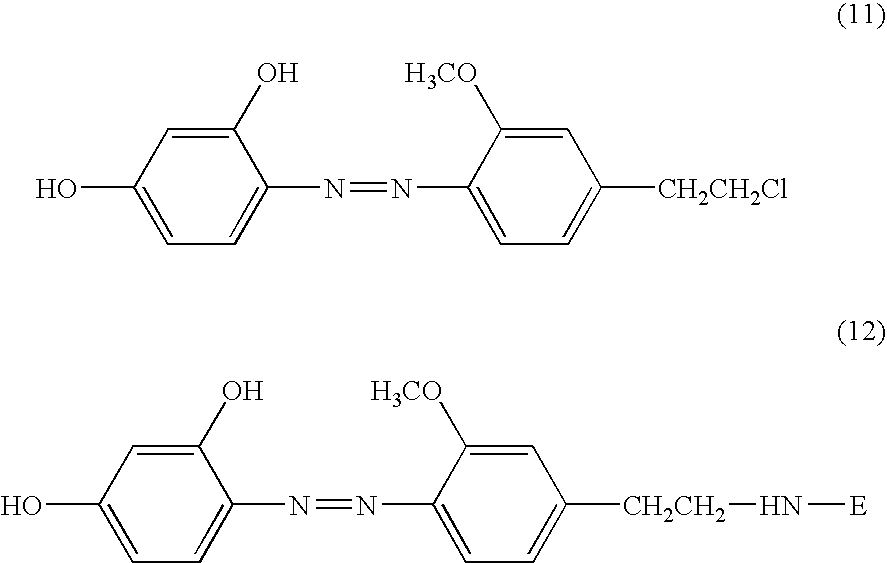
C1=C(O)C=C(O)C(N=NC2=CC=C([CH2CH2Cl])C=C2[H3CO])=C1.C1=C(O)C=C(O)C(N=NC2=CC=C([CH2CH2]N[E])C=C2[H3CO])=C1
